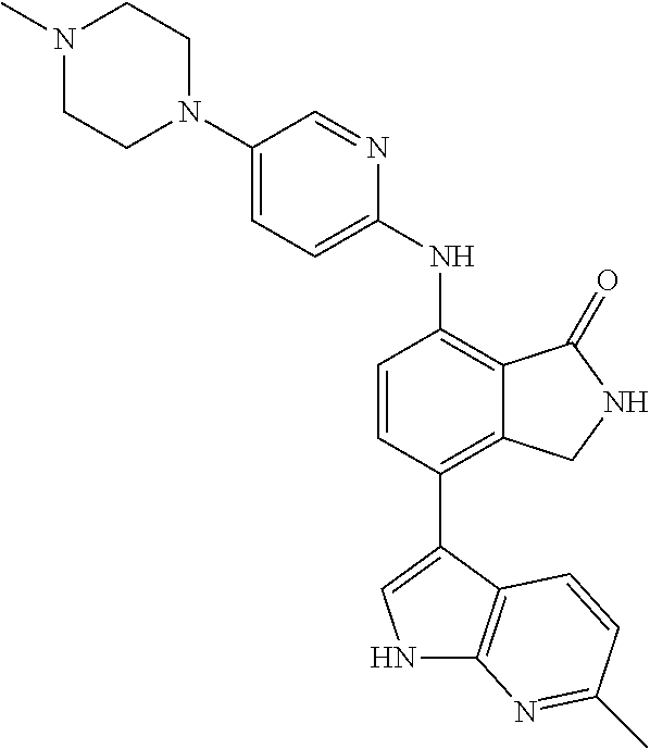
N1(C)CCN(C2=CC=C(NC3=C4C(=C(C5=CNC6=C5C=CC(C)=N6)C=C3)CNC4=O)N=C2)CC1
